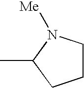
C1CN([Me])C(C)C1
